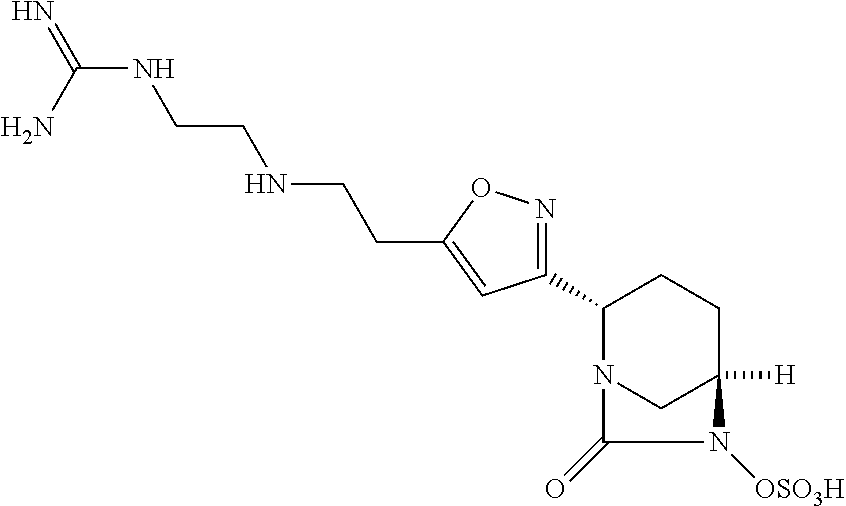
C1(C2=NOC(CCNCCNC(=N)N)=C2)N2CC([H])(CC1)N([OSO3H])C2=O
